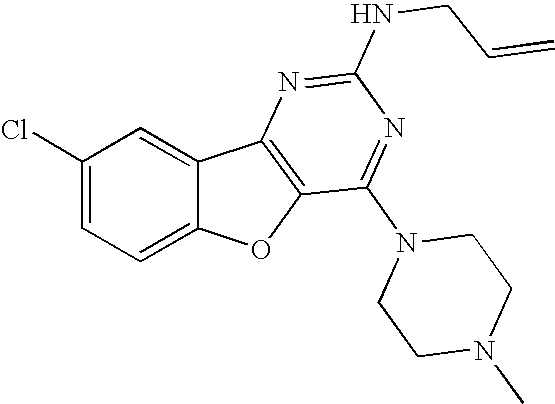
C1(Cl)=CC=C2C(=C1)C1=C(O2)C(N2CCN(C)CC2)=NC(NCC=C)=N1
